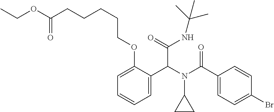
C1=C(C(N(C(C2=CC=C(Br)C=C2)=O)C2CC2)C(NC(C)(C)C)=O)C(OCCCCCC(OCC)=O)=CC=C1
